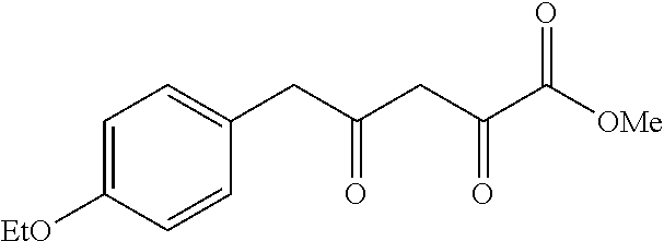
C1=C([EtO])C=CC(CC(CC(C([OMe])=O)=O)=O)=C1
